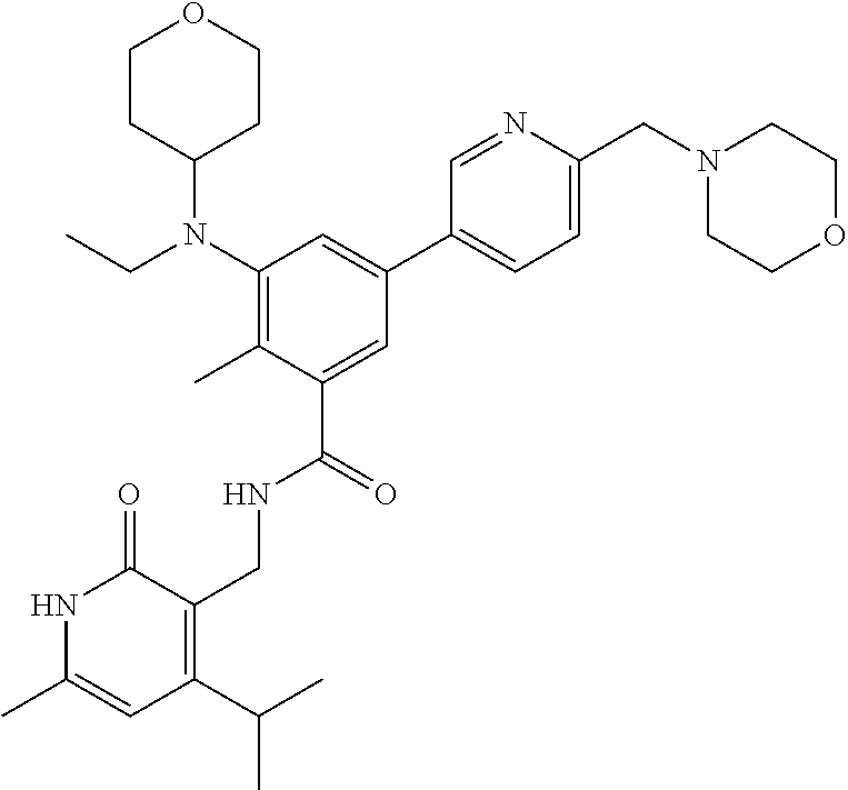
C1CC(N(C2=C(C)C(C(=O)NCC3=C(C(C)C)C=C(C)NC3=O)=CC(C3=CC=C(CN4CCOCC4)N=C3)=C2)CC)CCO1
